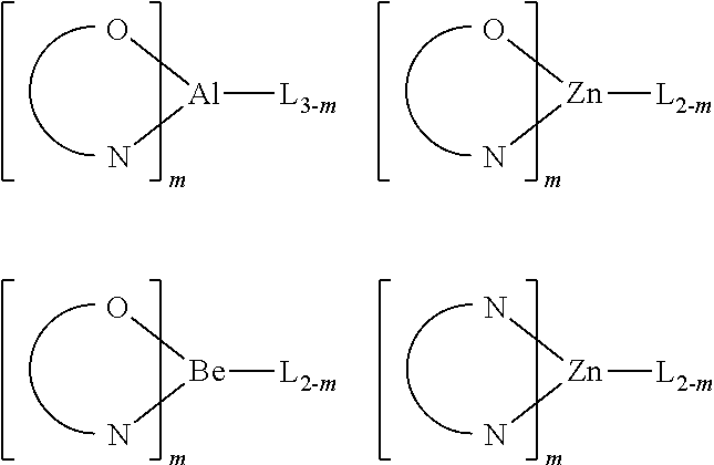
O[Al](N)[L3-m].O[Zn](N)[L2-m].O[Be](N)[L2-m].N[Zn](N)[L2-m]
